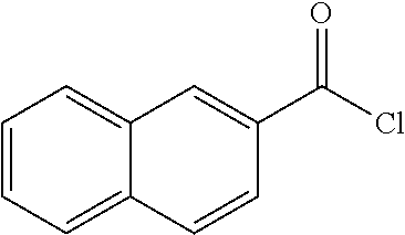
C1=CC=C2C(=C1)C=C(C(=O)Cl)C=C2
